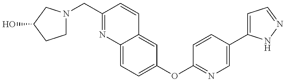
C(C1=NC2=CC=C(OC3=NC=C(C4=CC=NN4)C=C3)C=C2C=C1)N1CCC(O)C1
